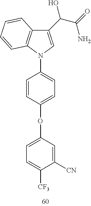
C1([CN])=CC(OC2=CC=C(N3C=C(C(O)C(N)=O)C4=C3C=CC=C4)C=C2)=CC=C1[CF3]
